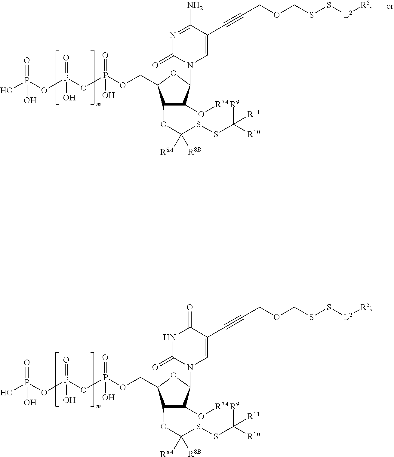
C(#CCOCSS[L2][R5])C1=CN(C2C(O[R7A])C(OC(SSC([R10])([R9])[R11])([R8B])[R8A])C(COP(=O)(O)OP(=O)(O)OP(O)(=O)O)O2)C(=O)N=C1N.C(COCSS[L2][R5])#CC1=CN(C2C(O[R7A])C(OC(SSC([R10])([R9])[R11])([R8B])[R8A])C(COP(=O)(O)OP(=O)(O)OP(O)(=O)O)O2)C(=O)NC1=O
